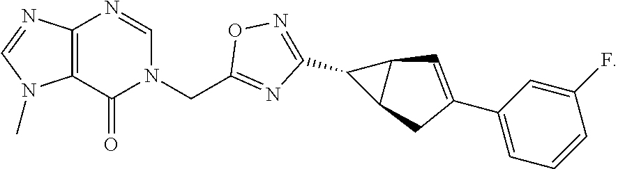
C1(C2=NOC(CN3C=NC4=C(C3=O)N(C)C=N4)=N2)C2C1C=C(C1=CC=CC(F)=C1)C2
